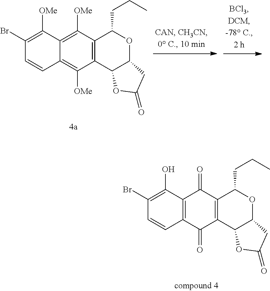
C1(Br)=C([OMe])C2=C([OMe])C3=C(C([OMe])=C2C=C1)C1C(OC3CCC)CC(=O)O1.C1(Br)=C(O)C2=C(C=C1)C(=O)C1=C(C2=O)C(CCC)OC2C1OC(=O)C2
